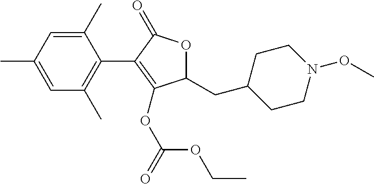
C1(C)=CC(C)=CC(C)=C1C1=C(OC(OCC)=O)C(CC2CCN(OC)CC2)OC1=O
